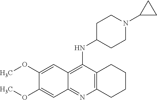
C1(OC)=CC2=C(NC3CCN(C4CC4)CC3)C3=C(N=C2C=C1OC)CCCC3
